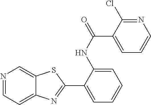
N1=CC=C2C(=C1)SC(C1=CC=CC=C1NC(=O)C1=CC=CN=C1Cl)=N2
